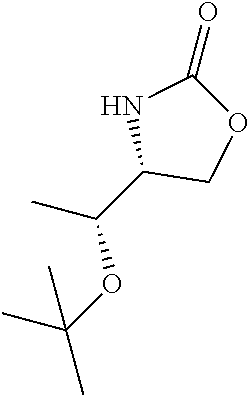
CC(C1COC(=O)N1)OC(C)(C)C
